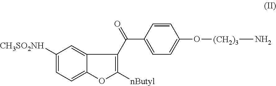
C(C1=CC=C(O[(CH2)3]N)C=C1)(=O)C1=C([nButyl])OC2=CC=C([CH3SO2NH])C=C21
